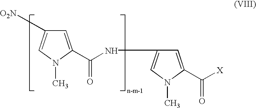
[O2N]C1=CN(C)C(C(=O)NC2=CN(C)C(C([X])=O)=C2)=C1
